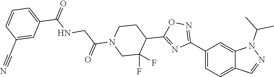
C12=CC=C(C3=NOC(C4CCN(C(CNC(C5=CC=CC(C#N)=C5)=O)=O)CC4(F)F)=N3)C=C1N(C(C)C)N=C2
